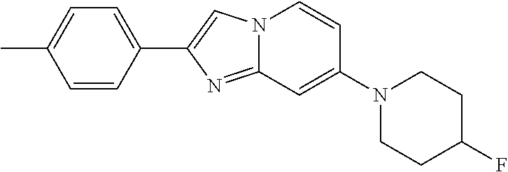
N12C(=NC(C3=CC=C(C)C=C3)=C1)C=C(N1CCC(F)CC1)C=C2
